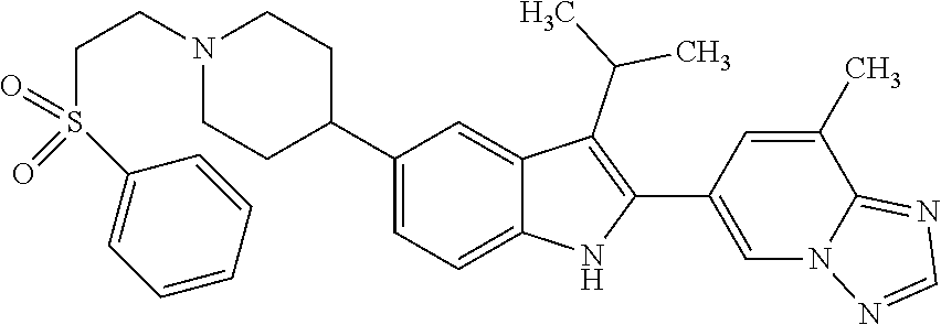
N1(CCS(C2=CC=CC=C2)(=O)=O)CCC(C2=CC=C3C(=C2)C(C(C)C)=C(C2=CN4C(=NC=N4)C(C)=C2)N3)CC1
